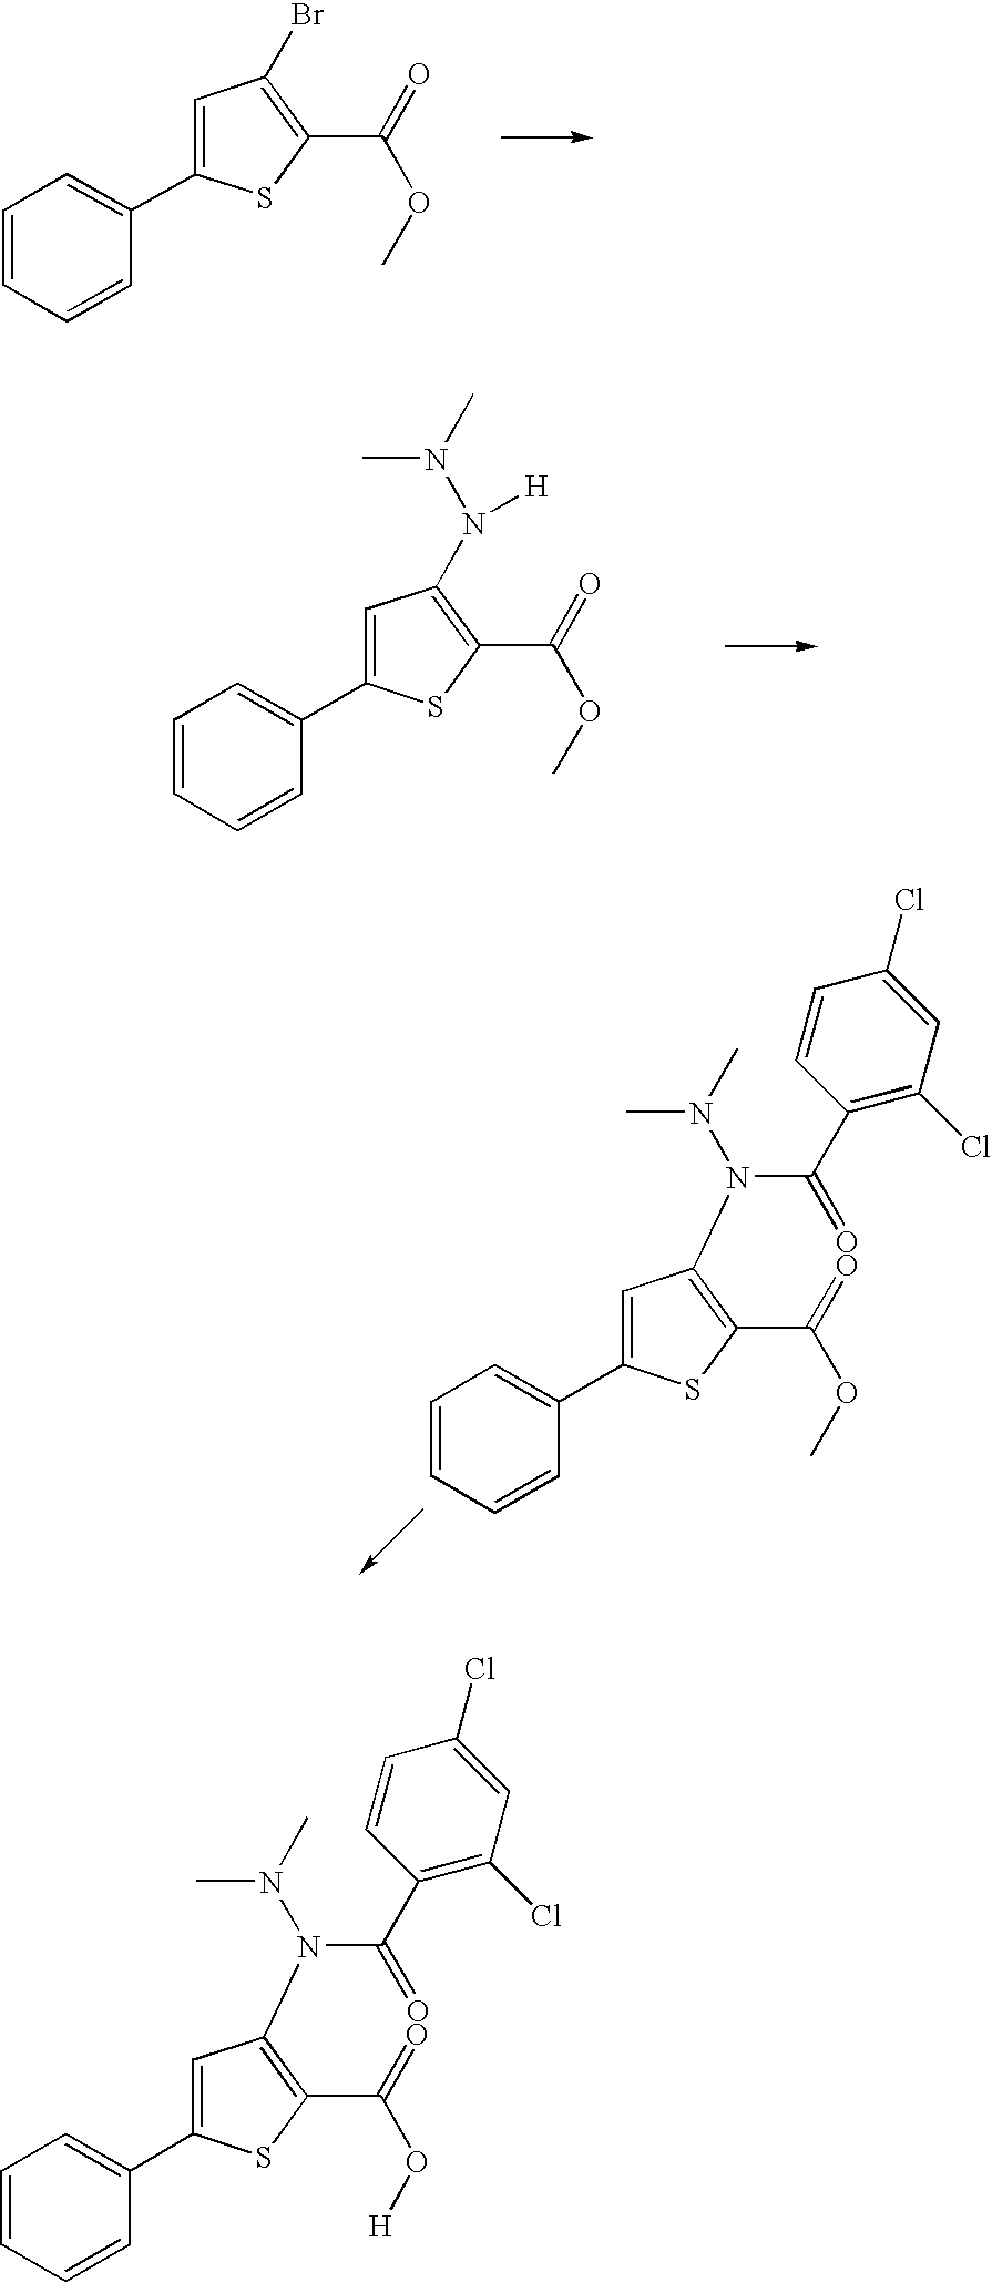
C1=CC=CC(C2=CC(Br)=C(C(OC)=O)S2)=C1.C1=CC=CC(C2=CC(N(N(C)C)[H])=C(C(OC)=O)S2)=C1.C1=CC=CC(C2=CC(N(N(C)C)C(=O)C3=C(Cl)C=C(Cl)C=C3)=C(C(OC)=O)S2)=C1.C1=CC=CC(C2=CC(N(N(C)C)C(=O)C3=C(Cl)C=C(Cl)C=C3)=C(C(O[H])=O)S2)=C1
